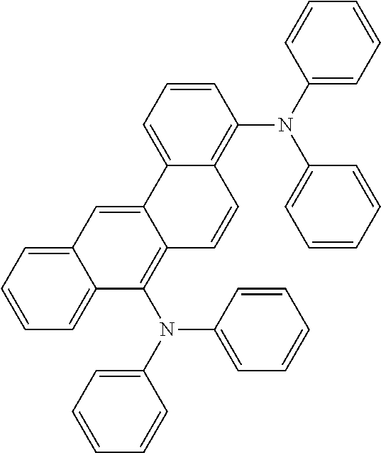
C1=CC=C(N(C2=CC=CC=C2)C2=C3C(=CC=C2)C2=CC4=CC=CC=C4C(N(C4=CC=CC=C4)C4=CC=CC=C4)=C2C=C3)C=C1
